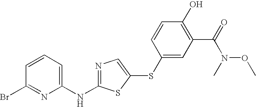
C1(NC2=NC=C(SC3=CC(C(=O)N(C)OC)=C(O)C=C3)S2)=CC=CC(Br)=N1
